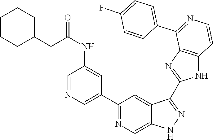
C1(C2=NC=C3C(=C2)C(C2=NC4=C(N2)C=CN=C4C2=CC=C(F)C=C2)=NN3)=CN=CC(NC(CC2CCCCC2)=O)=C1
